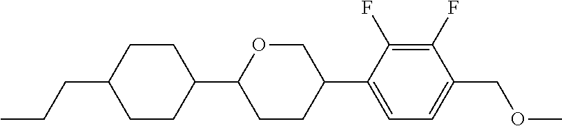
C1CC(CCC)CCC1C1CCC(C2=CC=C(COC)C(F)=C2F)CO1
